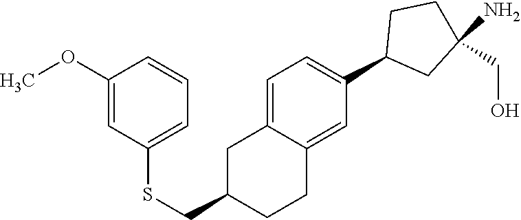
C1=C2C(=CC(C3CC(N)(CO)CC3)=C1)CCC(CSC1=CC=CC(OC)=C1)C2
